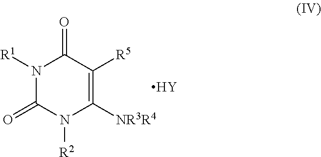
N1([R1])C(=O)N([R2])C([NR3R4])=C([R5])C1=O.[Y]
